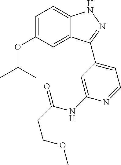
C1=C(OC(C)C)C=C2C(=C1)NN=C2C1=CC=NC(NC(=O)CCOC)=C1
